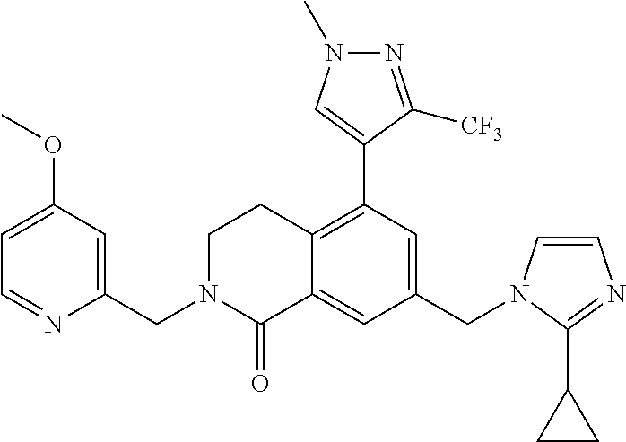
C1(CN2C=CN=C2C2CC2)=CC(C2=CN(C)N=C2[CF3])=C2C(=C1)C(=O)N(CC1=CC(OC)=CC=N1)CC2
